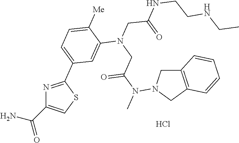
C1(C2=NC(C(N)=O)=CS2)=CC=C([Me])C(N(CC(N(C)N2CC3=C(C2)C=CC=C3)=O)CC(=O)NCCNCC)=C1.Cl
